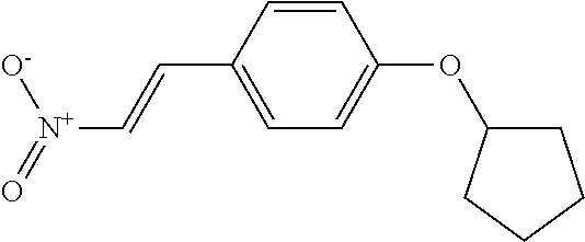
C1=CC(C=C[N+](=O)[O-])=CC=C1OC1CCCC1
